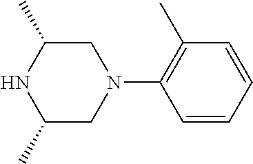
N1(C2=C(C)C=CC=C2)CC(C)NC(C)C1
